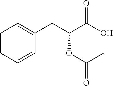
C1=CC=CC(CC(C(O)=O)OC(=O)C)=C1
